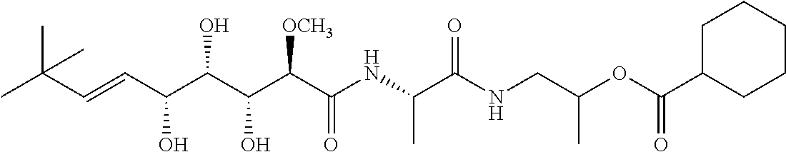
CC(C=CC(C(C(C(C(NC(C(NCC(OC(=O)C1CCCCC1)C)=O)C)=O)[OCH3])O)O)O)(C)C
